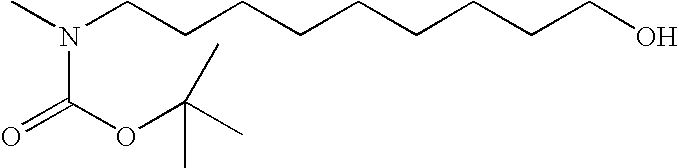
CN(CCCCCCCCCO)C(OC(C)(C)C)=O
